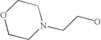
O1CCN(CCO)CC1
